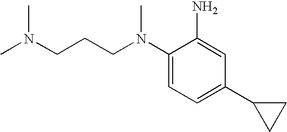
CN(CCCN(C1=CC=C(C2CC2)C=C1N)C)C
